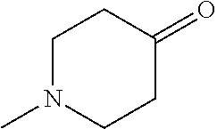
C1N(C)CCC(=O)C1
